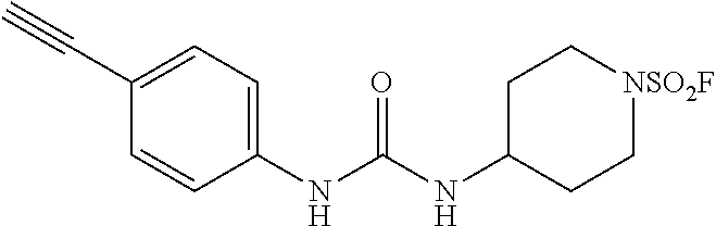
C1=CC(NC(NC2CC[NSO2F]CC2)=O)=CC=C1C#C
